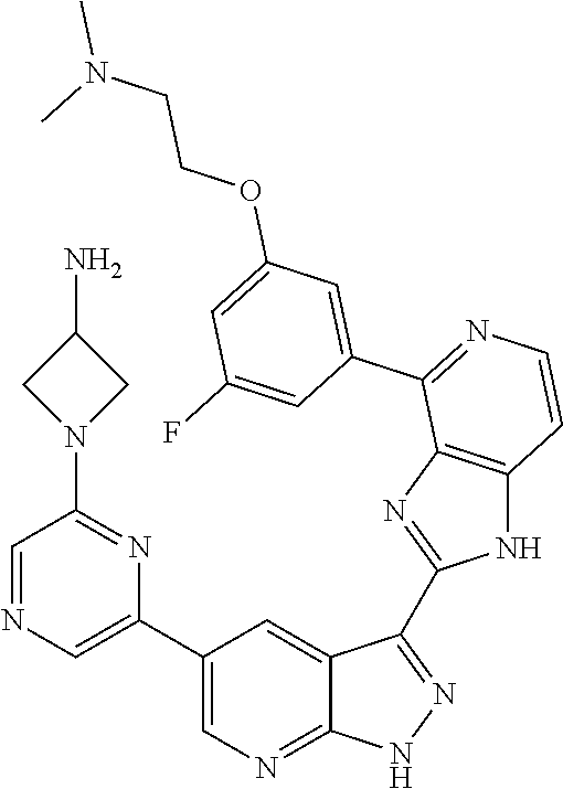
C1=NC=C(C2=CN=C3C(=C2)C(C2=NC4=C(N2)C=CN=C4C2=CC(OCCN(C)C)=CC(F)=C2)=N[N H]3)N=C1N1CC(N)C1
